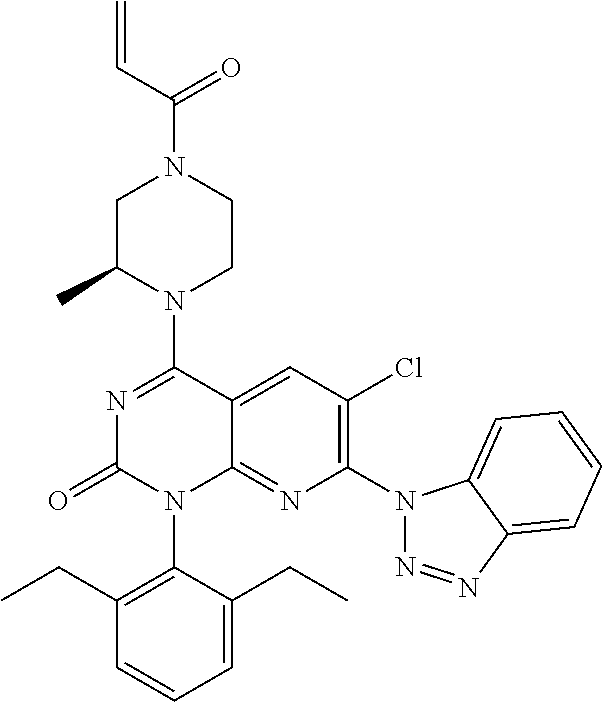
C1C(C)N(C2=NC(=O)N(C3=C(CC)C=CC=C3CC)C3=NC(N4N=NC5=CC=CC=C45)=C(Cl)C=C23)CCN1C(C=C)=O
